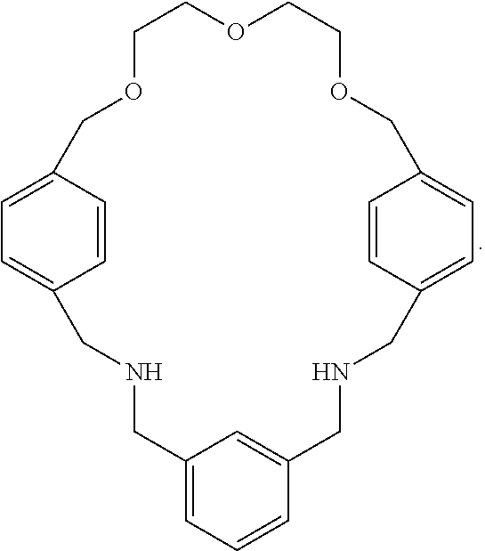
C1=CC2=CC=C1CNCC1=CC=CC(=C1)CNCC1=CC=C(C=C1)COCCOCCOC2
